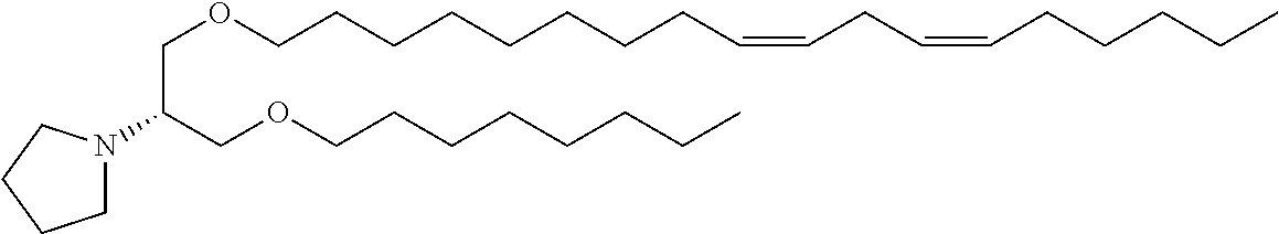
C1N(C(COCCCCCCCCC=CCC=CCCCCC)COCCCCCCCC)CCC1
